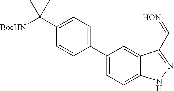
C1(C2=CC=C3C(=C2)C(C=[HON])=NN3)=CC=C(C([BocHN])(C)C)C=C1
